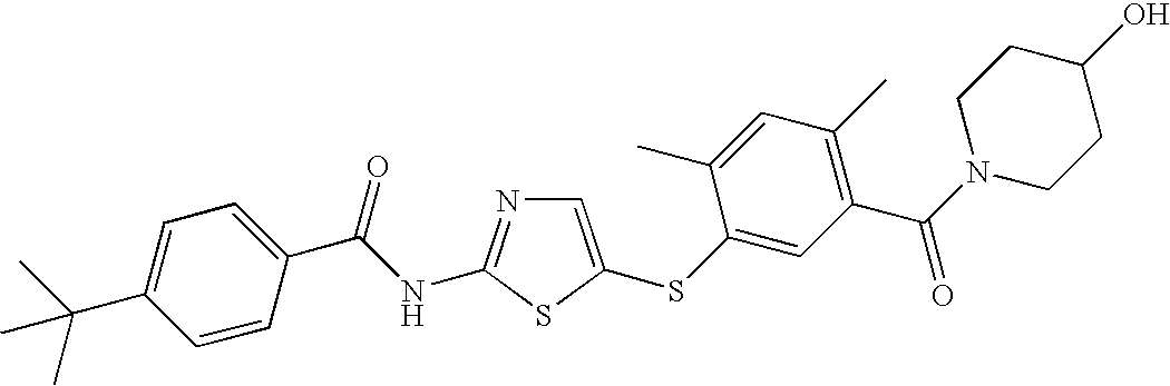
C1=C(SC2=CC(C(N3CCC(O)CC3)=O)=C(C)C=C2C)SC(NC(C2=CC=C(C(C)(C)C)C=C2)=O)=N1
